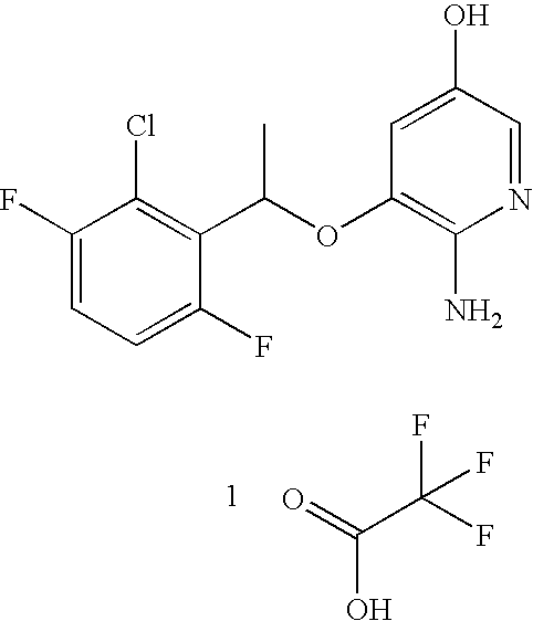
C1(F)=CC=C(F)C(C(OC2=C(N)N=CC(O)=C2)C)=C1Cl.C(C(F)(F)F)(=O)O
